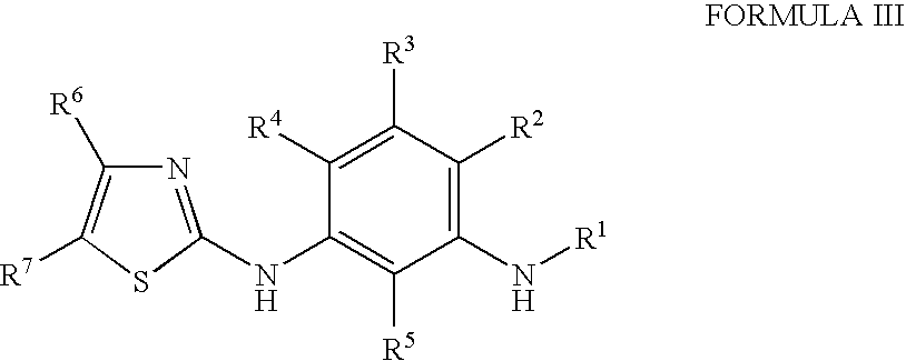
N1=C(NC2=C([R5])C(N[R1])=C([R2])C([R3])=C2[R4])SC([R7])=C1[R6]
